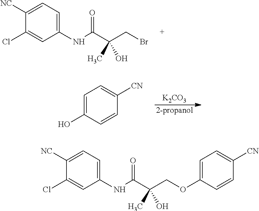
C1(NC(C(CBr)(C)O)=O)=CC=C([NC])C(Cl)=C1.[K2CO3].[2-propanol].C1=C(O)C=CC([CN])=C1.C1=C(OCC(C(NC2=CC=C([NC])C(Cl)=C2)=O)(C)O)C=CC([CN])=C1
